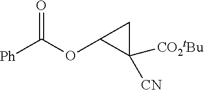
[Ph]C(OC1C([CN])([CO2tBu])C1)=O
